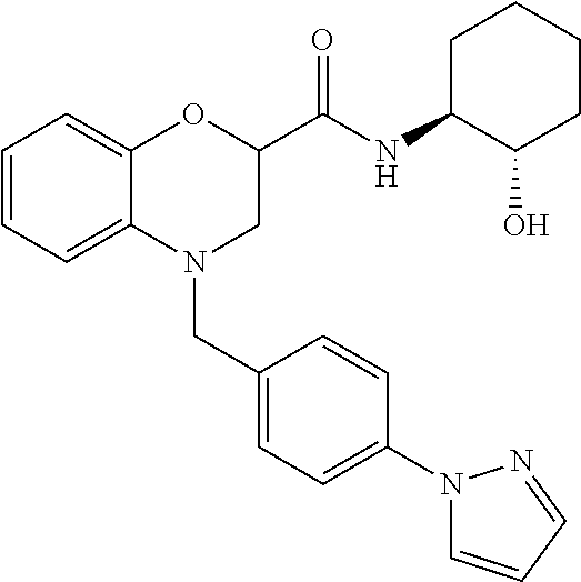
C1=CC=C2C(=C1)OC(C(NC1CCCCC1O)=O)CN2CC1=CC=C(N2C=CC=N2)C=C1
